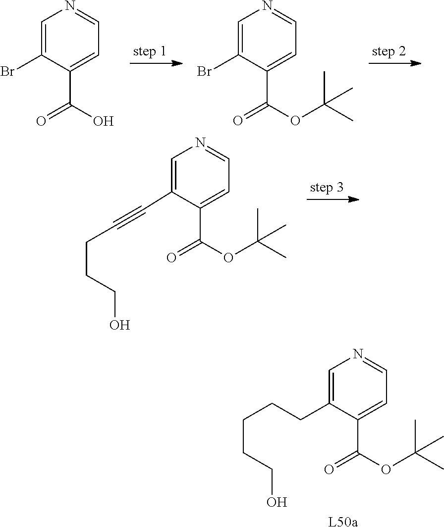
C1(CCCCCO)=CN=CC=C1C(OC(C)(C)C)=O.C1=C(C(=O)O)C(Br)=CN=C1.C1(Br)=CN=CC=C1C(OC(C)(C)C)=O.C(CO)CC#CC1=CN=CC=C1C(OC(C)(C)C)=O
